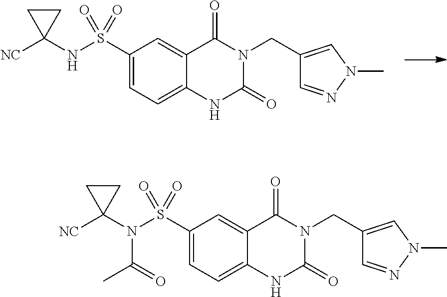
C1(S(NC2([NC])CC2)(=O)=O)=CC=C2C(=C1)C(=O)N(CC1=CN(C)N=C1)C(=O)N2.C1(S(N(C2([NC])CC2)C(=O)C)(=O)=O)=CC=C2C(=C1)C(=O)N(CC1=CN(C)N=C1)C(=O)N2
